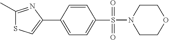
C1(C)=NC(C2=CC=C(S(=O)(=O)N3CCOCC3)C=C2)=CS1
